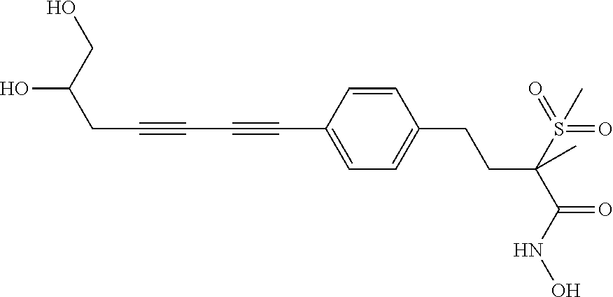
C(C1=CC=C(CCC(C(=O)NO)(S(=O)(=O)C)C)C=C1)#CC#CCC(CO)O
